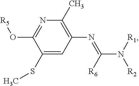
C1(SC)=CC(N=C([R6])N([R1])[R2])=C(C)N=C1O[R5]
